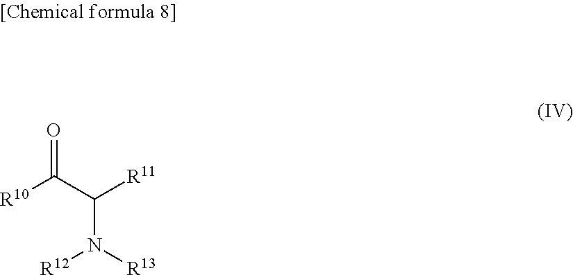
[R10]C(C([R11])N([R13])[R12])=O
